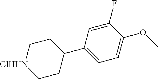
C1(F)=CC(C2CC[ClHHN]CC2)=CC=C1OC
